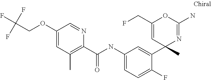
C1(C(NC2=CC=C(F)C(C3(C)N=C(N)OC(CF)=C3)=C2)=O)=C(C)C=C(OCC(F)(F)F)C=N1
